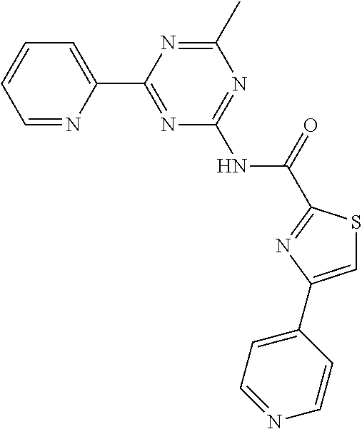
C1=NC(C2=NC(NC(=O)C3=NC(C4=CC=NC=C4)=CS3)=NC(C)=N2)=CC=C1
